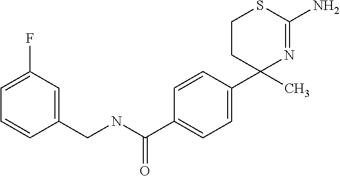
C1=CC(C2(C)N=C(N)SCC2)=CC=C1C(NCC1=CC(F)=CC=C1)=O
